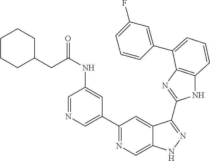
C1(C2=NC=C3C(=C2)C(C2=NC4=C(N2)C=CC=C4C2=CC(F)=CC=C2)=NN3)=CN=CC(NC(CC2CCCCC2)=O)=C1
